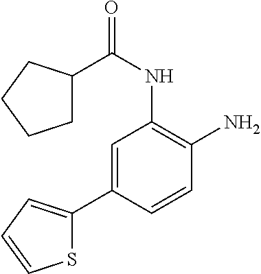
C1=C(C2=CC=CS2)C=CC(N)=C1NC(C1CCCC1)=O
